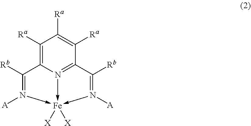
C1([Ra])=C2N3->[Fe]([X])([X])(-N([A])=C([Rb])C=3C([Ra])=C1[Ra])-N([A])=C2[Rb]
